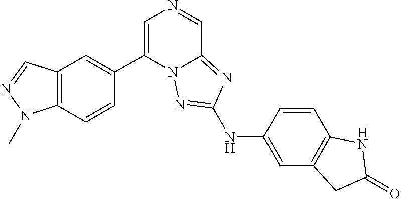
C1=C(C2=CC3=C(C=C2)N(C)N=C3)N2C(=NC(NC3=CC4=C(C=C3)NC(=O)C4)=N2)C=N1
